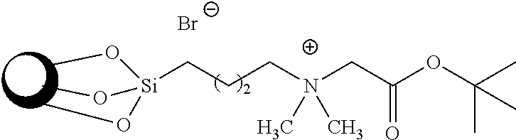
[Br-].[Si](CCCN(CC(OC(C)(C)C)=O)(C)C)(OC)(OC)OC
